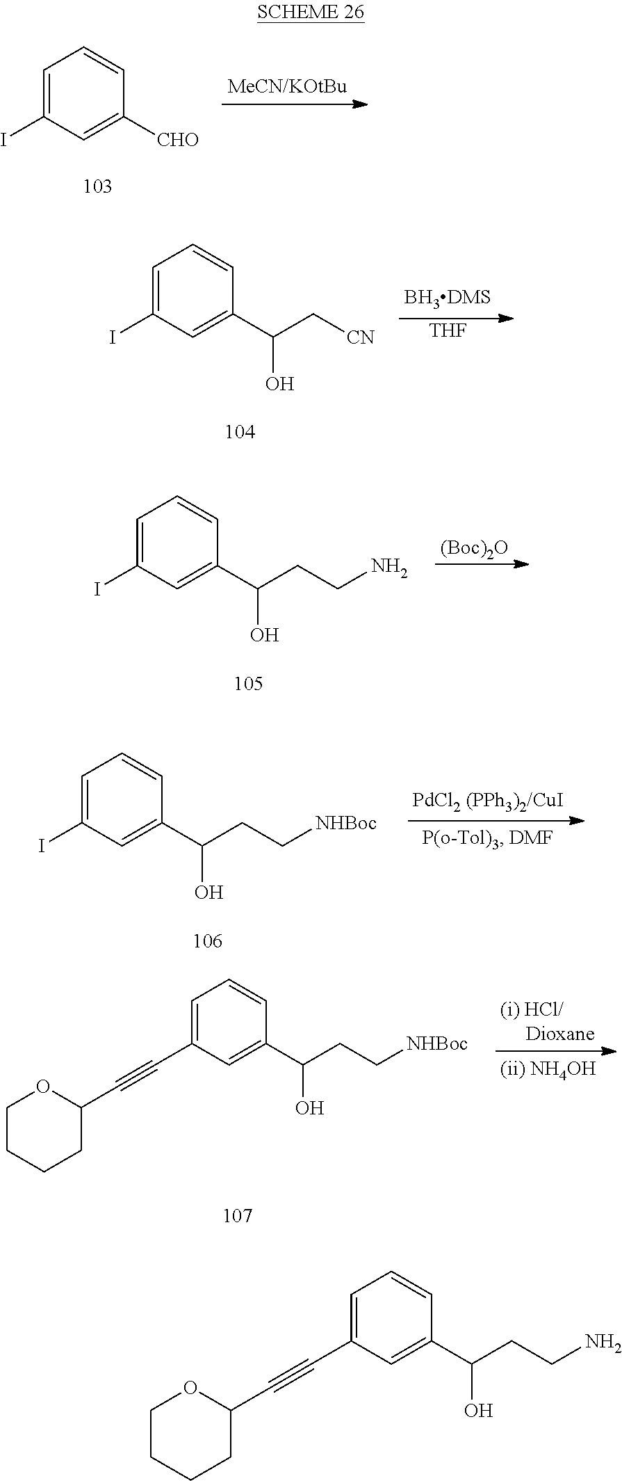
C1=C(I)C=C([CHO])C=C1.C1=C(I)C=C(C(C[CN])O)C=C1.[THF].C1=C(I)C=C(C(CCN)O)C=C1.[(Boc)2O].C1(C#CC2OCCCC2)=CC=CC(C(CC[NHBoc])O)=C1.C1=C(I)C=C(C(CC[NHBoc])O)C=C1.C1(C#CC2OCCCC2)=CC=CC(C(CCN)O)=C1
